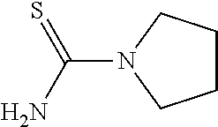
C1CCN(C(N)=S)C1
